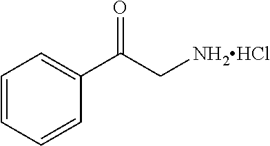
C1=CC=CC(C(C[NH2HCl])=O)=C1
